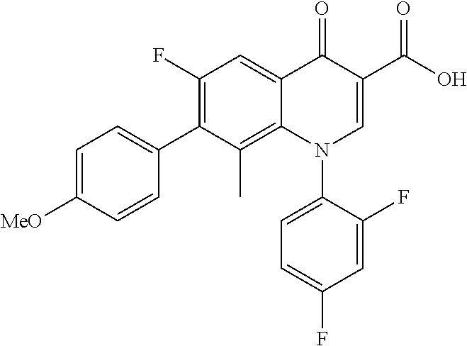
C1=C([MeO])C=CC(C2=C(F)C=C3C(=C2C)N(C2=CC=C(F)C=C2F)C=C(C(O)=O)C3=O)=C1
